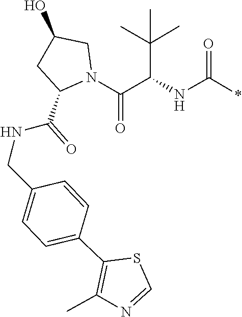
N1(C(=O)C(NC(=O)*)C(C)(C)C)CC(O)CC1C(=O)NCC1=CC=C(C2=C(C)N=CS2)C=C1
